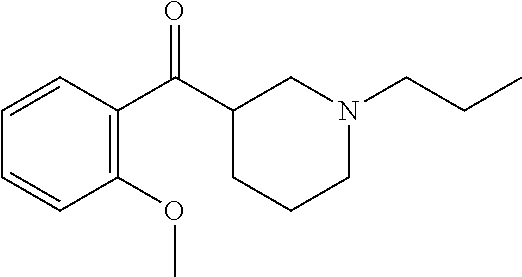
C1=CC(C(C2CCCN(CCC)C2)=O)=C(OC)C=C1
